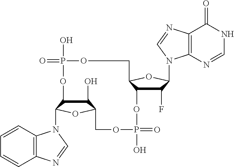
C1(O)C2C(N3C4=C(C=CC=C4)N=C3)OC1COP(O)(=O)OC1C(F)C(N3C4=C(C(=O)NC=N4)N=C3)OC1COP(O)(=O)O2
